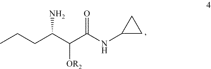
C(C(C(C(NC1CC1)=O)[OR2])N)CC
